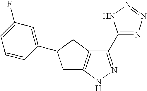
C1C2=C(CC1C1=CC(F)=CC=C1)C(C1=NN=NN1)=NN2
